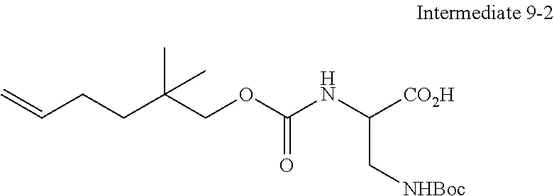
C=CCCC(COC(NC([CO2H])C[NHBoc])=O)(C)C
